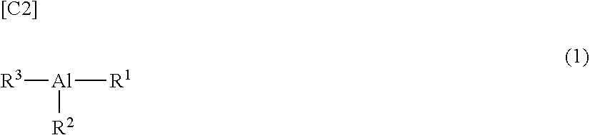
[[C2]].[R3][Al]([R2])[R1]
